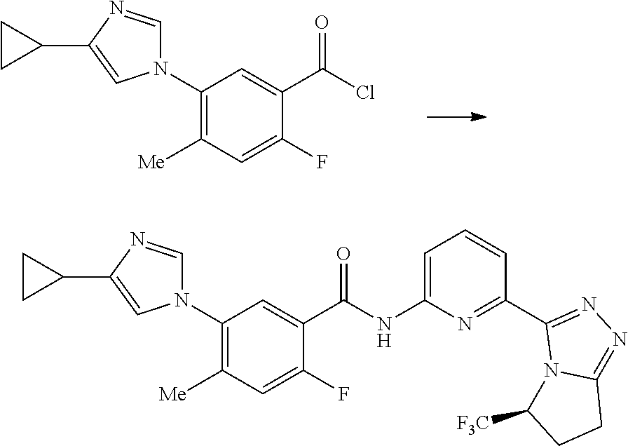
ClC(C1=CC(N2C=NC(C3CC3)=C2)=C([Me])C=C1F)=O.N(C(C1=CC(N2C=NC(C3CC3)=C2)=C([Me])C=C1F)=O)C1=CC=CC(C2=NN=C3N2C([F3C])CC3)=N1
